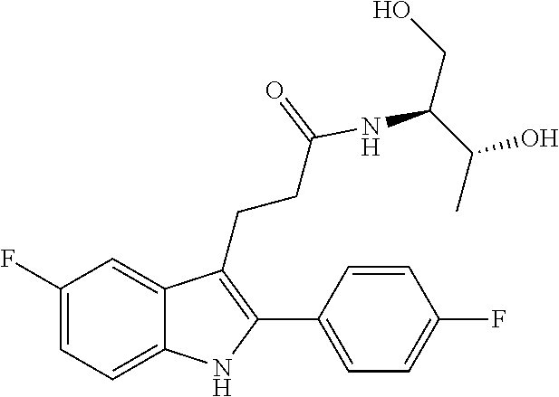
C1=C2C(CCC(=O)NC(C(C)O)CO)=C(C3=CC=C(F)C=C3)NC2=CC=C1F
